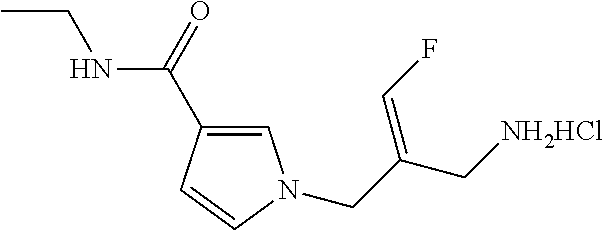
C1=C(C(=O)NCC)C=CN1CC(C[NH2HCl])=CF
